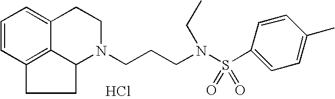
C12=C3C=CC=C1CCN(CCCN(S(C1=CC=C(C)C=C1)(=O)=O)CC)C2CC3.Cl
